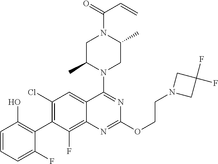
C1=CC=C(F)C(C2=C(Cl)C=C3C(=C2F)N=C(OCCN2CC(F)(F)C2)N=C3N2CC(C)N(C(=O)C=C)CC2C)=C1O
